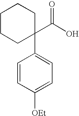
C1(C2=CC=C([OEt])C=C2)(C(O)=O)CCCCC1
